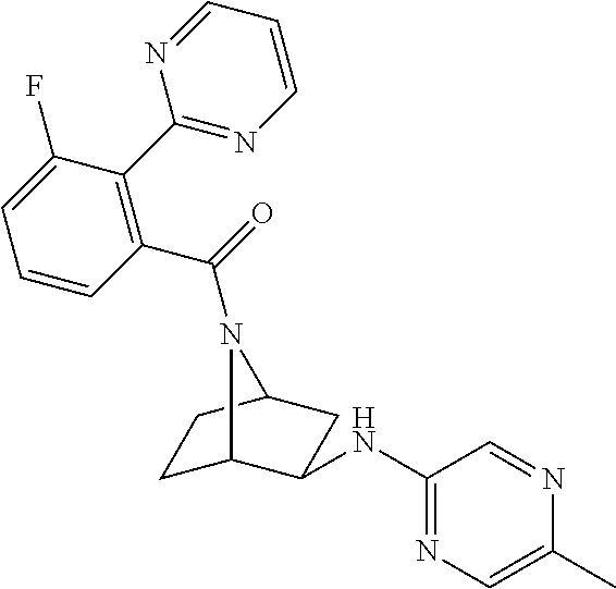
C1(NC2C3CCC(C2)N3C(=O)C2=C(C3=NC=CC=N3)C(F)=CC=C2)=NC=C(C)N=C1
